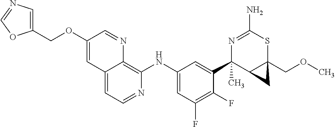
C12=CC=NC(NC3=CC(F)=C(F)C(C4(C)C5C(COC)(SC(N)=N4)C5)=C3)=C1N=CC(OCC1=CN=CO1)=C2
